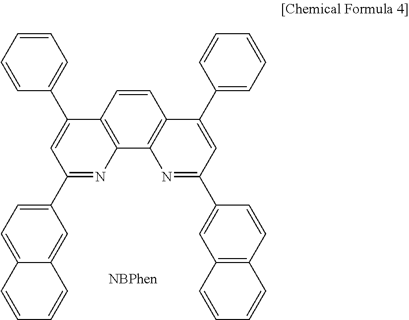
C1=CC(C2=CC(C3=CC=C4C(=C3)C=CC=C4)=NC3=C2C=CC2=C3N=C(C3=CC4=C(C=C3)C=CC=C4)C=C2C2=CC=CC=C2)=CC=C1
